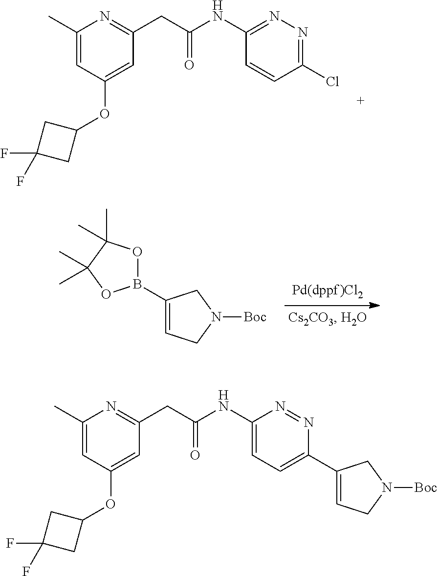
C1(C)=CC(OC2CC(F)(F)C2)=CC(CC(=O)NC2=NN=C(Cl)C=C2)=N1.B1(C2=CCN([Boc])C2)OC(C)(C)C(C)(C)O1.C1(C)=CC(OC2CC(F)(F)C2)=CC(CC(=O)NC2=CC=C(C3=CCN([Boc])C3)N=N2)=N1
